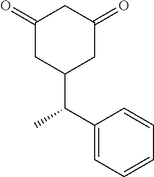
C1(=O)CC(C(C2=CC=CC=C2)C)CC(=O)C1
